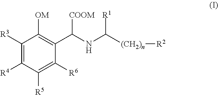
C1(C(NC([(CH2)n][R2])[R1])[COOM])=C([OM])C([R3])=C([R4])C([R5])=C1[R6]
